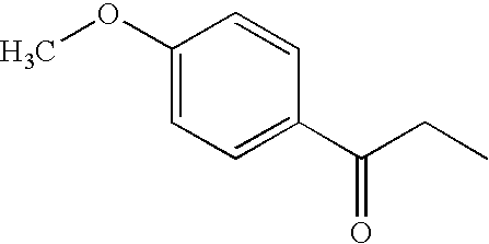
C1(OC)=CC=C(C(CC)=O)C=C1
